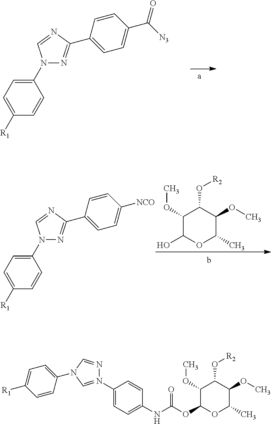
N1(C2=CC=C([R1])C=C2)N=C(C2=CC=C(C([N3])=O)C=C2)N=C1.N1(C2=CC=C([R1])C=C2)N=C(C2=CC=C([NCO])C=C2)N=C1.C1(OC)C(O)OC(C)C(OC)C1O[R2].C1(OC)C(OC(NC2=CC=C(N3=CN(C4=CC=C([R1])C=C4)C=N3)C=C2)=O)OC(C)C(OC)C1O[R2]
